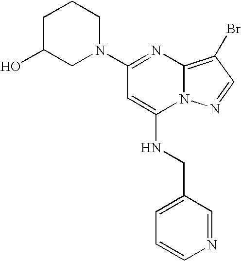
C1(N2CCCC(O)C2)=NC2=C(Br)C=NN2C(NCC2=CC=CN=C2)=C1
